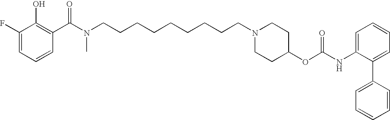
C1(F)=CC=CC(C(N(CCCCCCCCCN2CCC(OC(NC3=CC=CC=C3C3=CC=CC=C3)=O)CC2)C)=O)=C1O
